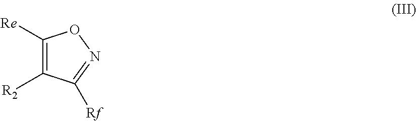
C1([Re])=C([R2])C([Rf])=NO1
